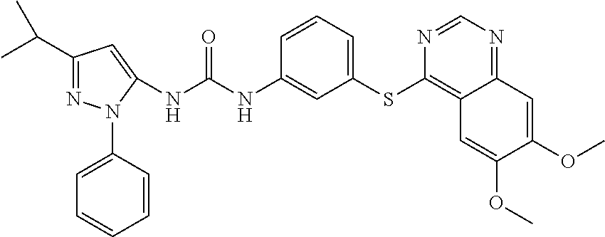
C1(C(C)C)=NN(C2=CC=CC=C2)C(NC(NC2=CC(SC3=C4C(=NC=N3)C=C(OC)C(OC)=C4)=CC=C2)=O)=C1
